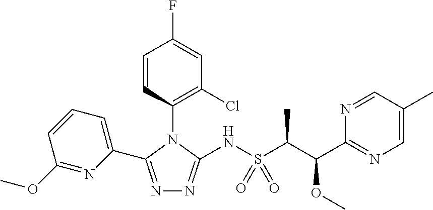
N1=C(C2=CC=CC(OC)=N2)N(C2=C(Cl)C=C(F)C=C2)C(NS(C(C(C2=NC=C(C)C=N2)OC)C)(=O)=O)=N1
